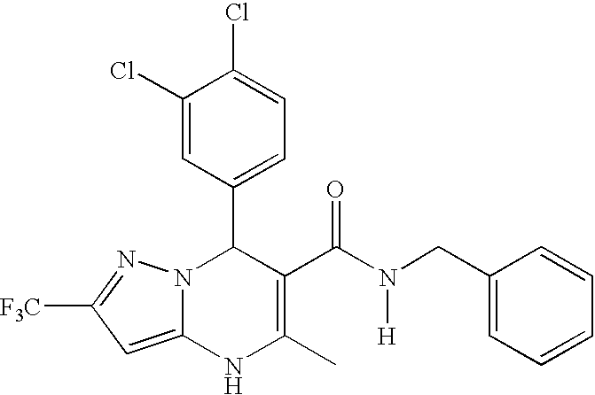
C1(Cl)=CC(C2N3C(=CC([F3C])=N3)NC(C)=C2C(N([H])CC2=CC=CC=C2)=O)=CC=C1Cl
